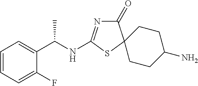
C1=CC=C(F)C(C(NC2=NC(=O)C3(CCC(N)CC3)S2)C)=C1
